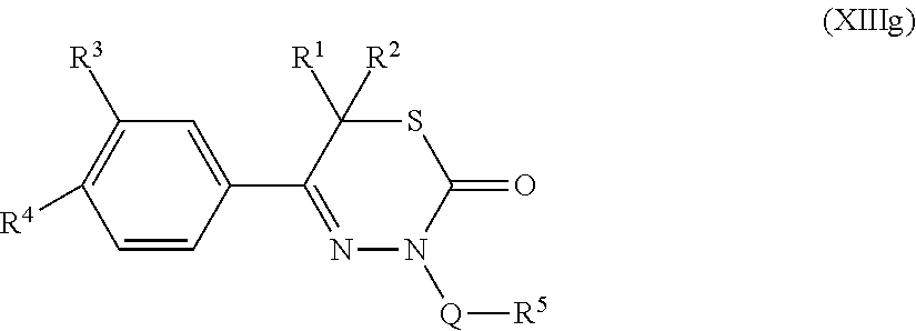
C1=CC(C2=NN([Q][R5])C(=O)SC2([R1])[R2])=CC([R3])=C1[R4]
